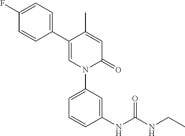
C1=C(C)C(C2=CC=C(F)C=C2)=CN(C2=CC=CC(NC(NCC)=O)=C2)C1=O
